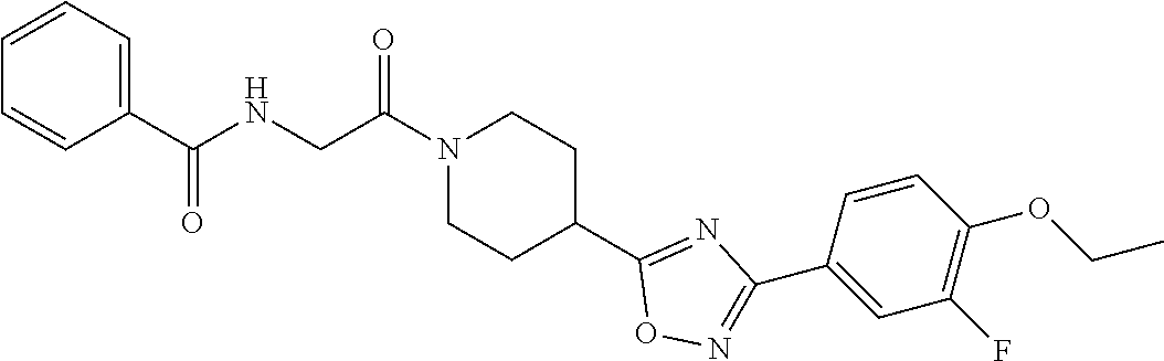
C1=CC=C(C(NCC(N2CCC(C3=NC(C4=CC(F)=C(OCC)C=C4)=NO3)CC2)=O)=O)C=C1
